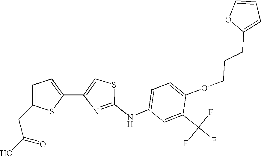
C1(NC2=NC(C3=CC=C(CC(O)=O)S3)=CS2)=CC=C(OCCCC2=CC=CO2)C(C(F)(F)F)=C1
